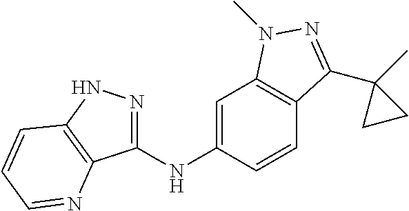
C1(NC2=CC3=C(C=C2)C(C2(C)CC2)=NN3C)=NNC2=C1N=CC=C2
